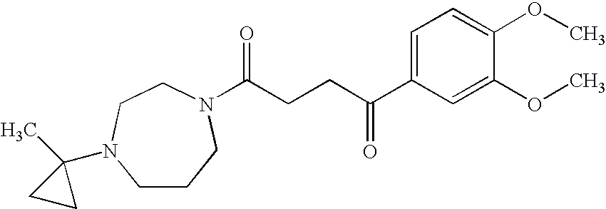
C(CCC(=O)C1=CC=C(OC)C(OC)=C1)(=O)N1CCCN(C2(C)CC2)CC1
